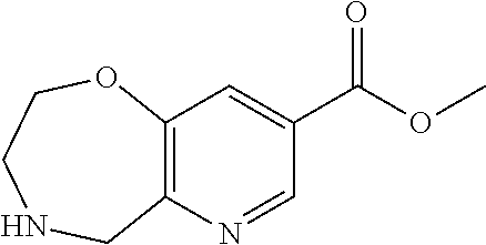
C12=C(N=CC(C(OC)=O)=C1)CNCCO2
